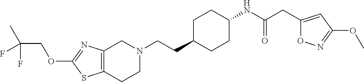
C12=C(CCN(CCC3CCC(NC(CC4=CC(OC)=NO4)=O)CC3)C1)SC(OCC(C)(F)F)=N2
